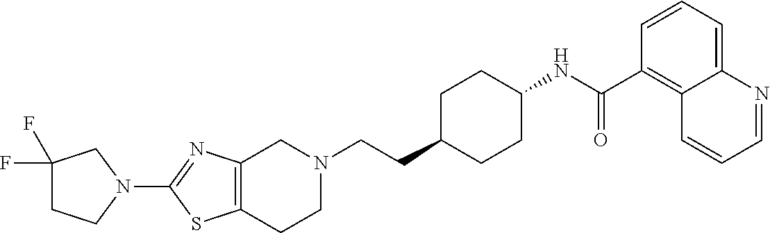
C1(N2CC(F)(F)CC2)=NC2=C(S1)CCN(CCC1CCC(NC(C3=C4C(=CC=C3)N=CC=C4)=O)CC1)C2
